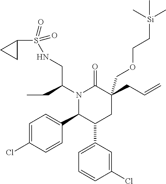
N1(C(CC)CNS(C2CC2)(=O)=O)C(C2=CC=C(Cl)C=C2)C(C2=CC=CC(Cl)=C2)CC(CC=C)(COCC[Si](C)(C)C)C1=O
